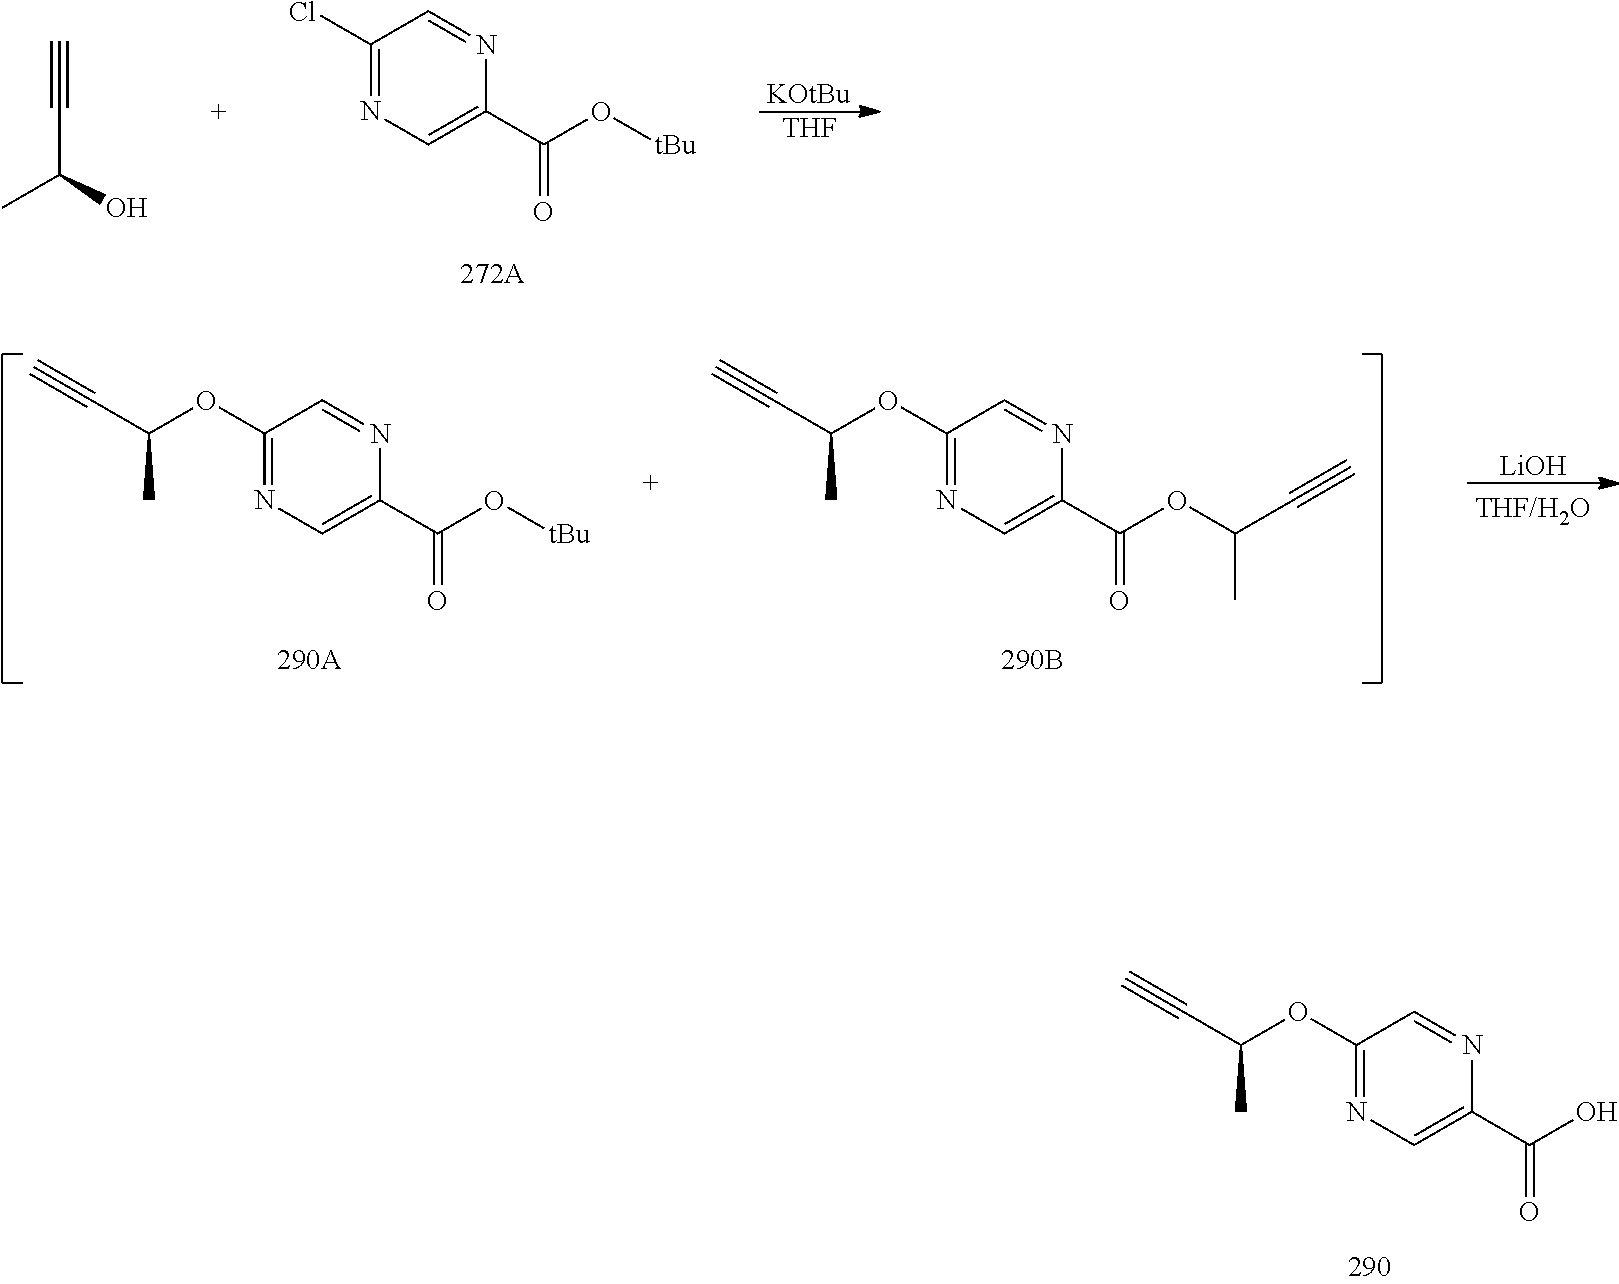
C1(Cl)=NC=C(C(O[tBu])=O)N=C1.[KOtBu].[THF].C#CC(C)O.C1(OC(C#C)C)=NC=C(C(O[tBu])=O)N=C1.C1(OC(C#C)C)=NC=C(C(OC(C#C)C)=O)N=C1.[LiOH].C1(OC(C#C)C)=NC=C(C(O)=O)N=C1
